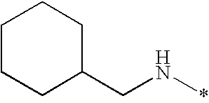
C(N*)C1CCCCC1
